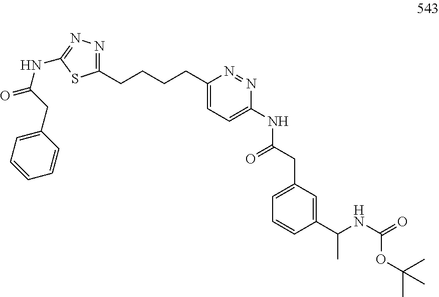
C1(CCCCC2=NN=C(NC(CC3=CC=CC=C3)=O)S2)=CC=C(NC(CC2=CC=CC(C(NC(=O)OC(C)(C)C)C)=C2)=O)N=N1
